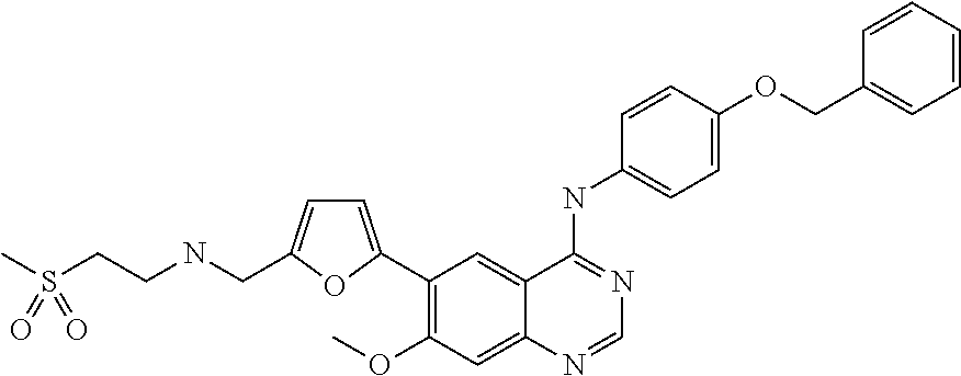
C1=C(C2=C(OC)C=C3C(=C2)C(NC2=CC=C(OCC4=CC=CC=C4)C=C2)=NC=N3)OC(CNCCS(C)(=O)=O)=C1
